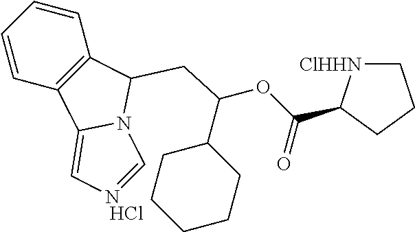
C1=CC2=C(C=C1)C(CC(C1CCCCC1)OC(=O)C1[ClHHN]CCC1)N1C2=C[N HCl]=C1
